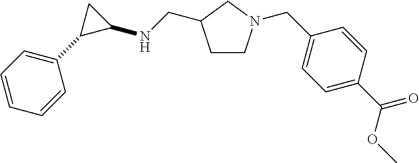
C1CN(CC2=CC=C(C(=O)OC)C=C2)CC1CNC1C(C2=CC=CC=C2)C1
